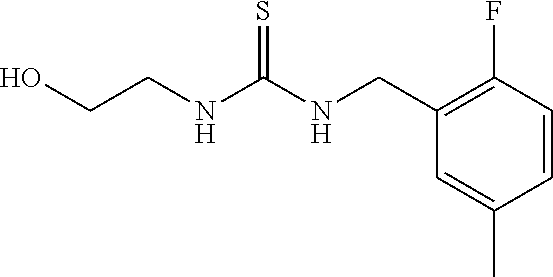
C1(CNC(NCCO)=S)=C(F)C=CC(C)=C1
